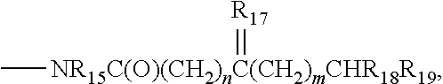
C[NR15C(O)(CH2)nC(CH2)mCHR18R19]=[R17]
